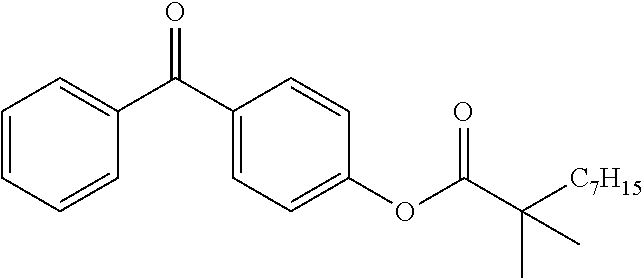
C1=CC=CC(C(C2=CC=C(OC(C([C7H15])(C)C)=O)C=C2)=O)=C1
